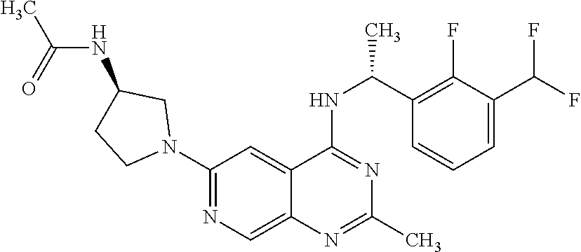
N(C1CCN(C2=NC=C3C(=C2)C(NC(C2=C(F)C(C(F)F)=CC=C2)C)=NC(C)=N3)C1)C(=O)C
